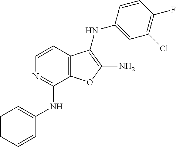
C1=CC2=C(C(NC3=CC=CC=C3)=N1)OC(N)=C2NC1=CC(Cl)=C(F)C=C1
